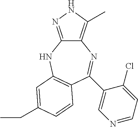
C12=C(C)NN=C1NC1=C(C=CC(CC)=C1)C(C1=CN=CC=C1Cl)=N2
